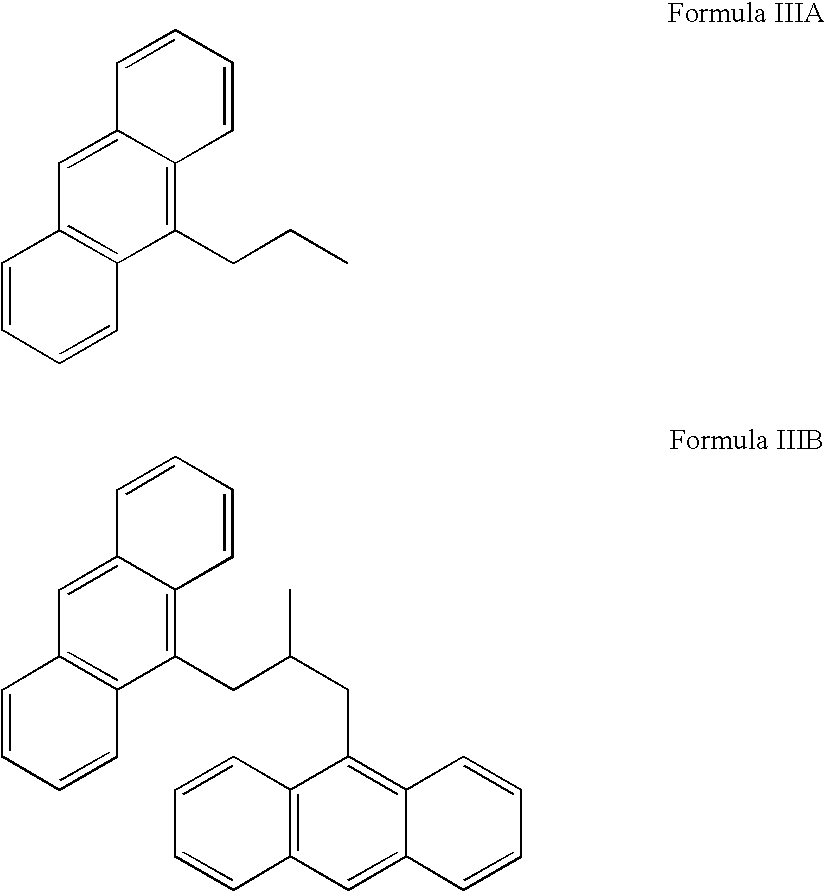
C1=CC=CC2=C(CCC)C3=C(C=C12)C=CC=C3.C1=CC=CC2=C(CC(CC3=C4C(=CC5=C3C=CC=C5)C=CC=C4)C)C3=C(C=C12)C=CC=C3
